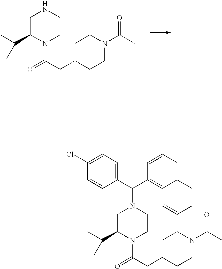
N1CC(C(C)C)N(C(CC2CCN(C(C)=O)CC2)=O)CC1.C1=C(Cl)C=CC(C(C2=C3C(=CC=C2)C=CC=C3)N2CC(C(C)C)N(C(CC3CCN(C(C)=O)CC3)=O)CC2)=C1
